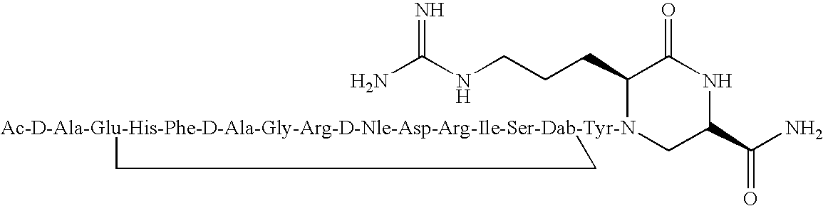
NC(NCCCC1[Ac-D-Ala-Glu-His-Phe-D-Ala-Gly-Arg-D-Nle-Asp-Arg-Ile-Ser-Dab-Tyr-N]2(CC(C(N)=O)NC1=O)CC2)=N
